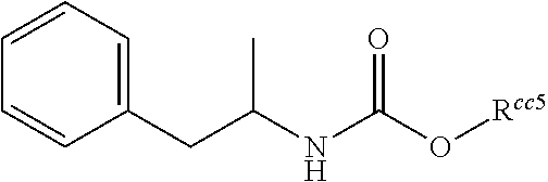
C1=CC=C(CC(C)NC(O[Rcc5])=O)C=C1
